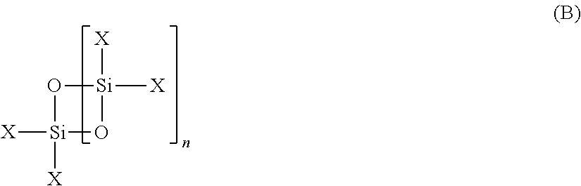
[X][Si]1([X])O[Si]([X])([X])O1
